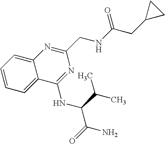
C1=CC=C2C(=C1)N=C(CNC(CC1CC1)=O)N=C2NC(C(=O)N)C(C)C
